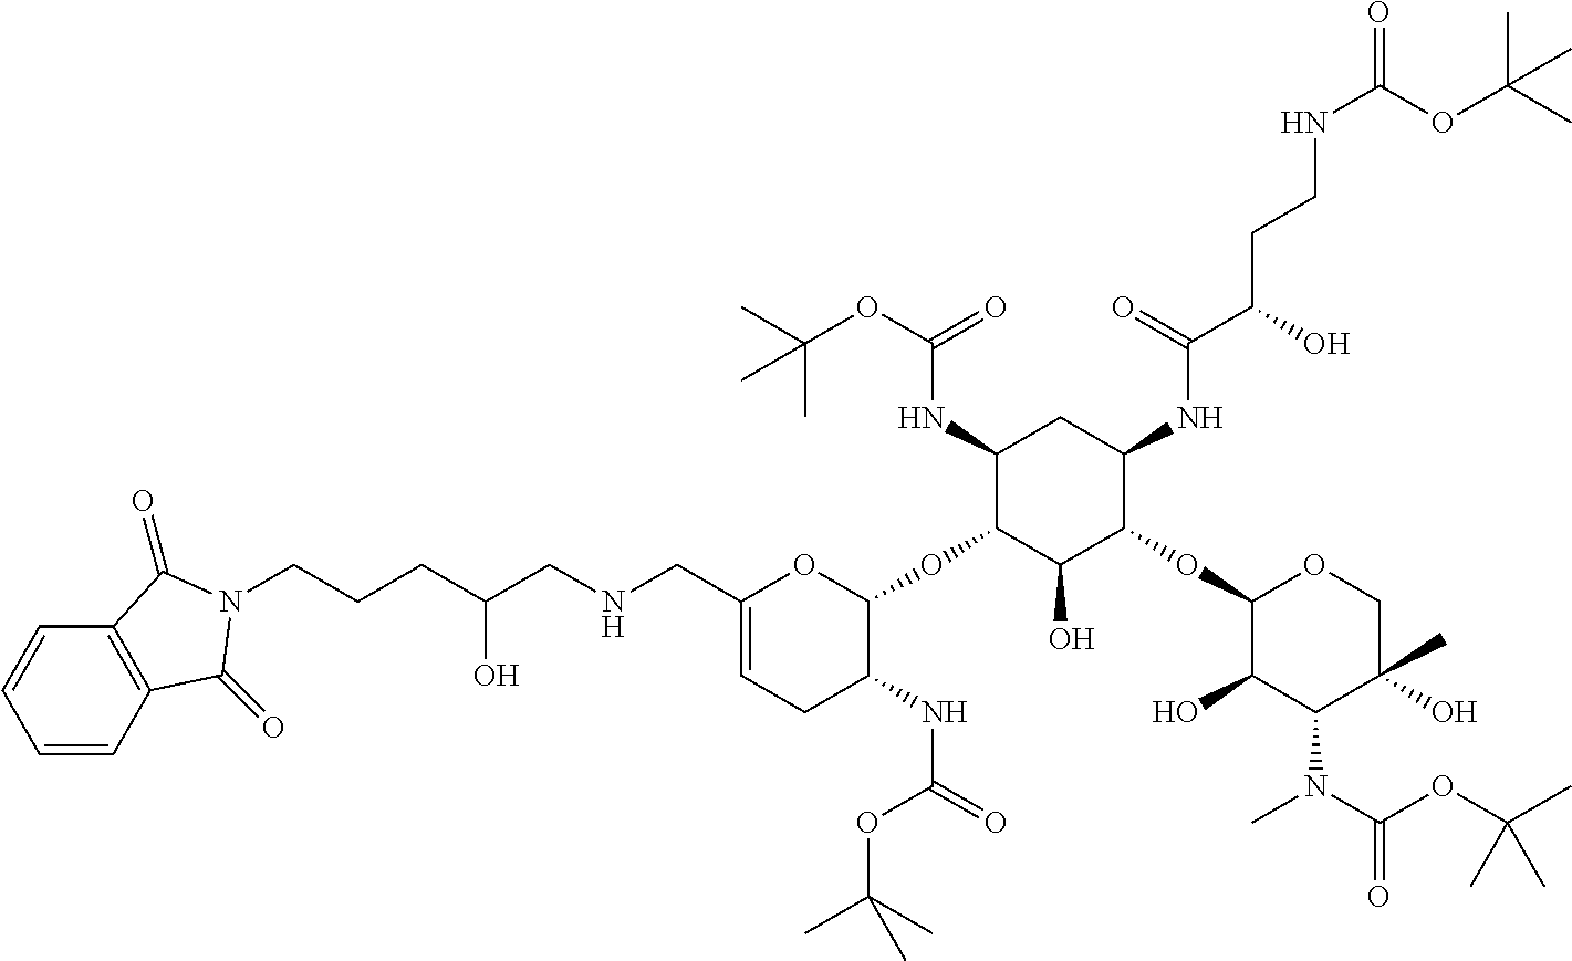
C1(CNCC(O)CCCN2C(=O)C3=C(C=CC=C3)C2=O)=CCC(NC(=O)OC(C)(C)C)C(OC2C(O)C(OC3C(O)C(N(C)C(OC(C)(C)C)=O)C(O)(C)CO3)C(NC(C(O)CCNC(=O)OC(C)(C)C)=O)CC2NC(OC(C)(C)C)=O)O1
